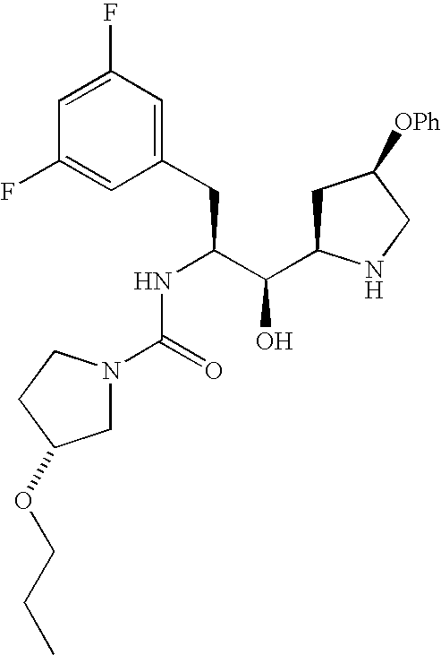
C1(F)=CC(F)=CC(CC(C(C2CC([OPh])CN2)O)NC(=O)N2CC(OCCC)CC2)=C1
